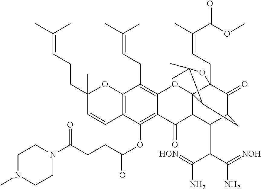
C12=C(C=CC(CCC=C(C)C)(C)O1)C(OC(CCC(N1CCN(C)CC1)=O)=O)=C1C(=C2CC=C(C)C)OC23C4(CC=C(C)C(OC)=O)C(=O)C(C(C(C(N)=[HON])C(N)=[NOH])C2C1=O)CC3C(C)(C)O4
